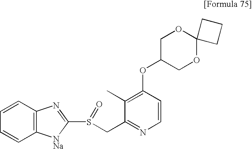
C1=CC2=C(C=C1)[NNa]C(S(=O)CC1=NC=CC(OC3COC4(OC3)CCC4)=C1C)=N2
